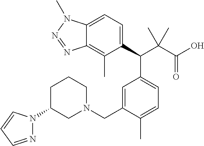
C1(C(C(C(=O)O)(C)C)C2=CC=C(C)C(CN3CCCC(N4N=CC=C4)C3)=C2)=CC=C2C(=C1C)N=NN2C
